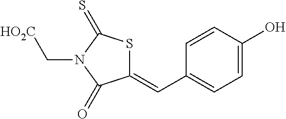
C1(=CC2=CC=C(O)C=C2)SC(=S)N(C[HO2C])C1=O
